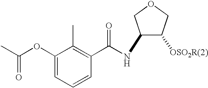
C1(OC(C)=O)=CC=CC(C(NC2C([OSO2R(2)])COC2)=O)=C1C
